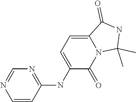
C1=CC(NC2=CC=C3N(C2=O)C(C)(C)NC3=O)=NC=N1
